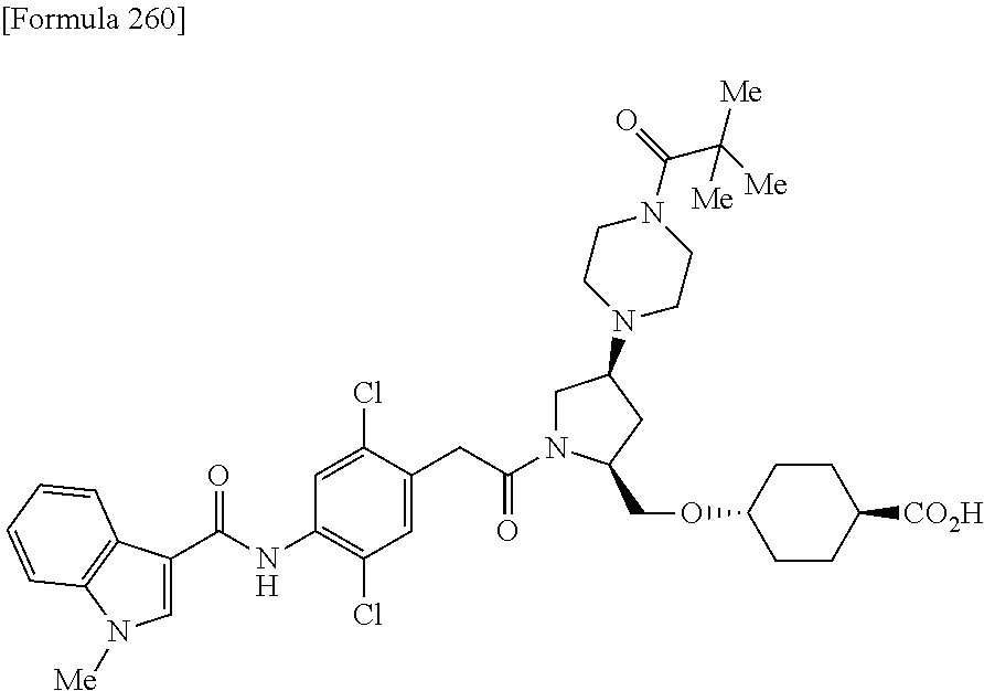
C1=C(C(=O)NC2=C(Cl)C=C(CC(=O)N3CC(N4CCN(C(C([Me])([Me])[Me])=O)CC4)CC3COC3CCC([CO2H])CC3)C(Cl)=C2)C2=C(N1[Me])C=CC=C2
